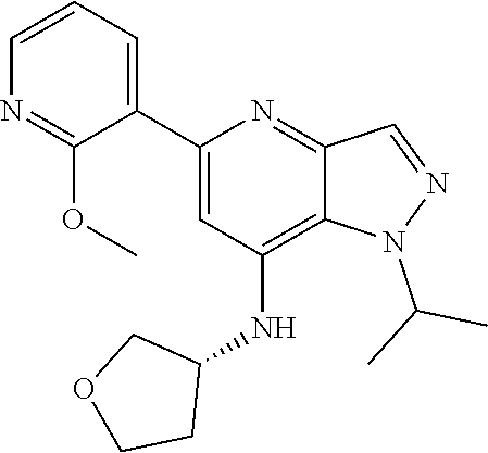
CC(N1N=CC2=NC(C3=CC=CN=C3OC)=CC(NC3CCOC3)=C12)C
